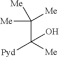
C(C([Me])([Pyd])O)([Me])([Me])[Me]
